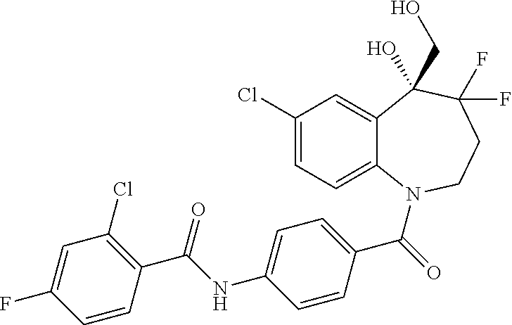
C12=CC(Cl)=CC=C1N(C(=O)C1=CC=C(NC(C3=C(Cl)C=C(F)C=C3)=O)C=C1)CCC(F)(F)C2(CO)O
